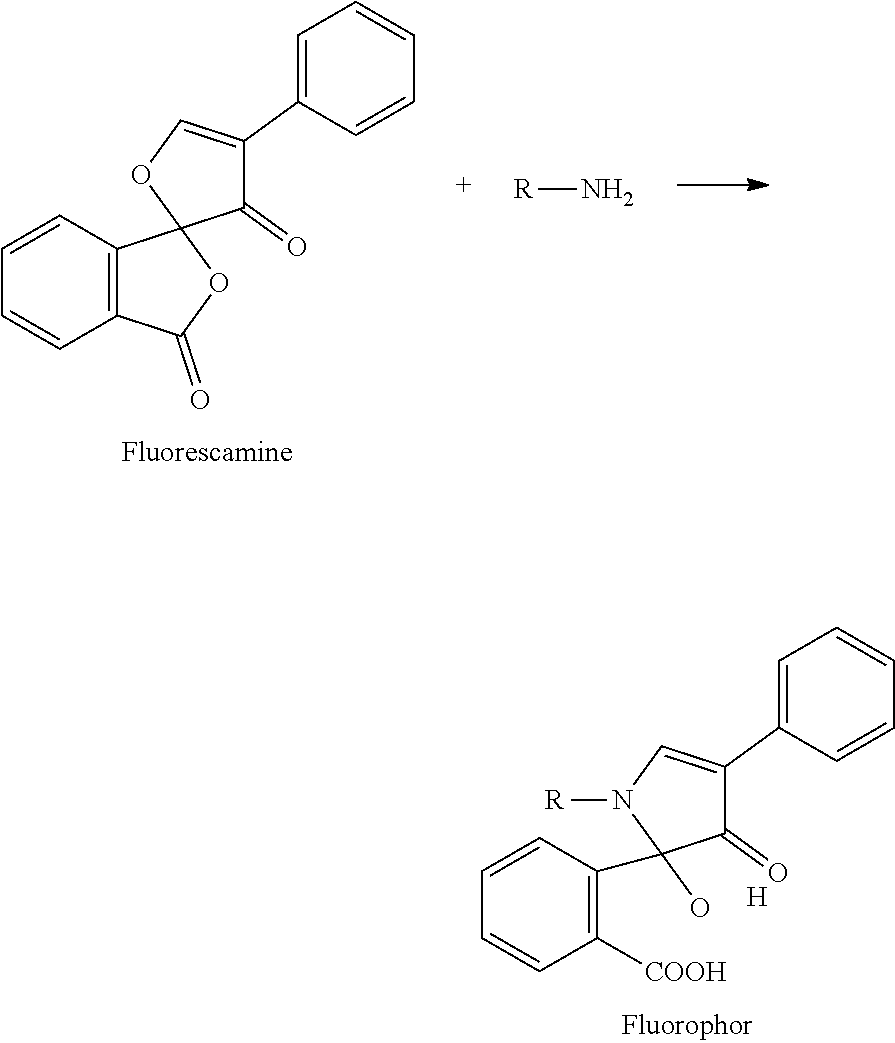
OC1(C2=C([COOH])C=CC=C2)C(=O)C(C2=CC=CC=C2)=CN1[R].[H].C12=C(C(=O)OC13C(=O)C(C1=CC=CC=C1)=CO3)C=CC=C2.[R]N
